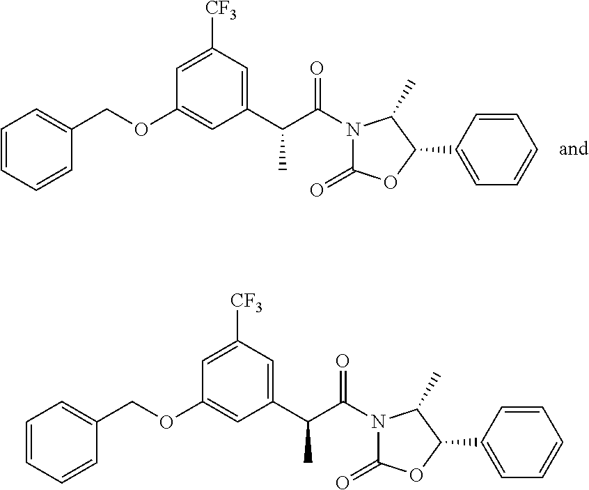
C1=CC=CC(COC2=CC(C(C(N3C(=O)OC(C4=CC=CC=C4)C3C)=O)C)=CC([CF3])=C2)=C1.C1=CC=CC(COC2=CC(C(C(N3C(=O)OC(C4=CC=CC=C4)C3C)=O)C)=CC([CF3])=C2)=C1
